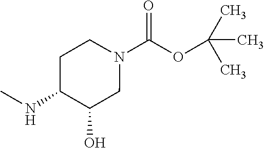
N1(C(OC(C)(C)C)=O)CCC(NC)C(O)C1
